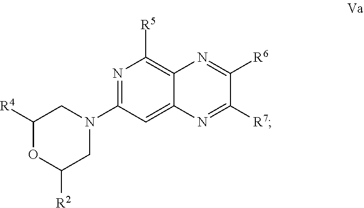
N1=C(N2CC([R4])OC([R2])C2)C=C2C(=C1[R5])N=C([R6])C([R7])=N2
